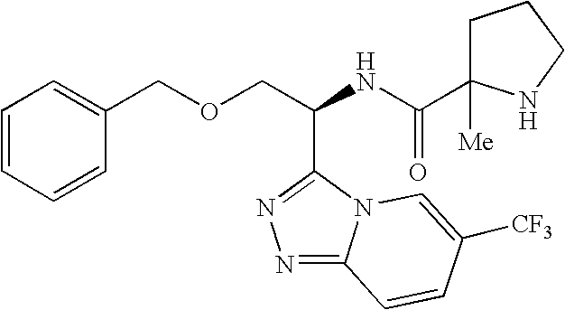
N1=C2N(C(C(COCC3=CC=CC=C3)NC(=O)C3([Me])CCCN3)=N1)C=C([CF3])C=C2
